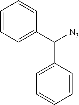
C1=CC=C(C([N3])C2=CC=CC=C2)C=C1
